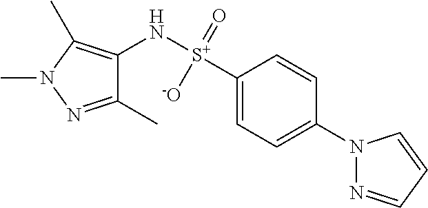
C1(N[S+](C2=CC=C(N3N=CC=C3)C=C2)([-O])=O)=C(C)N(C)N=C1C
